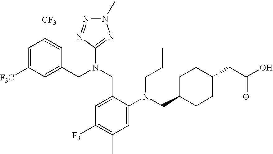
C1=C([F3C])C=C(CN(CC2=CC([F3])=C(C)C=C2N(CC2CCC(CC(O)=O)CC2)CCC)C2=NN(C)N=N2)C=C1[CF3]
